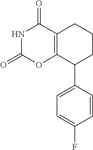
N1C(=O)OC2=C(C1=O)CCCC2C1=CC=C(F)C=C1
